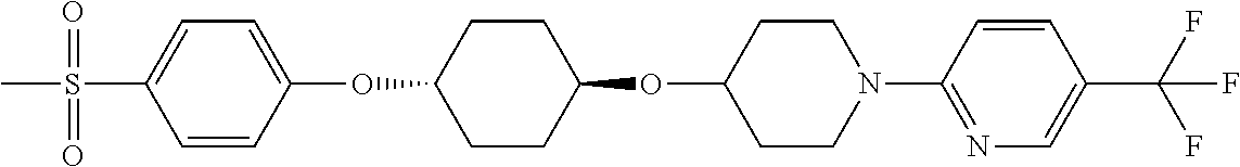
C1=CC(OC2CCC(OC3CCN(C4=NC=C(C(F)(F)F)C=C4)CC3)CC2)=CC=C1S(C)(=O)=O
